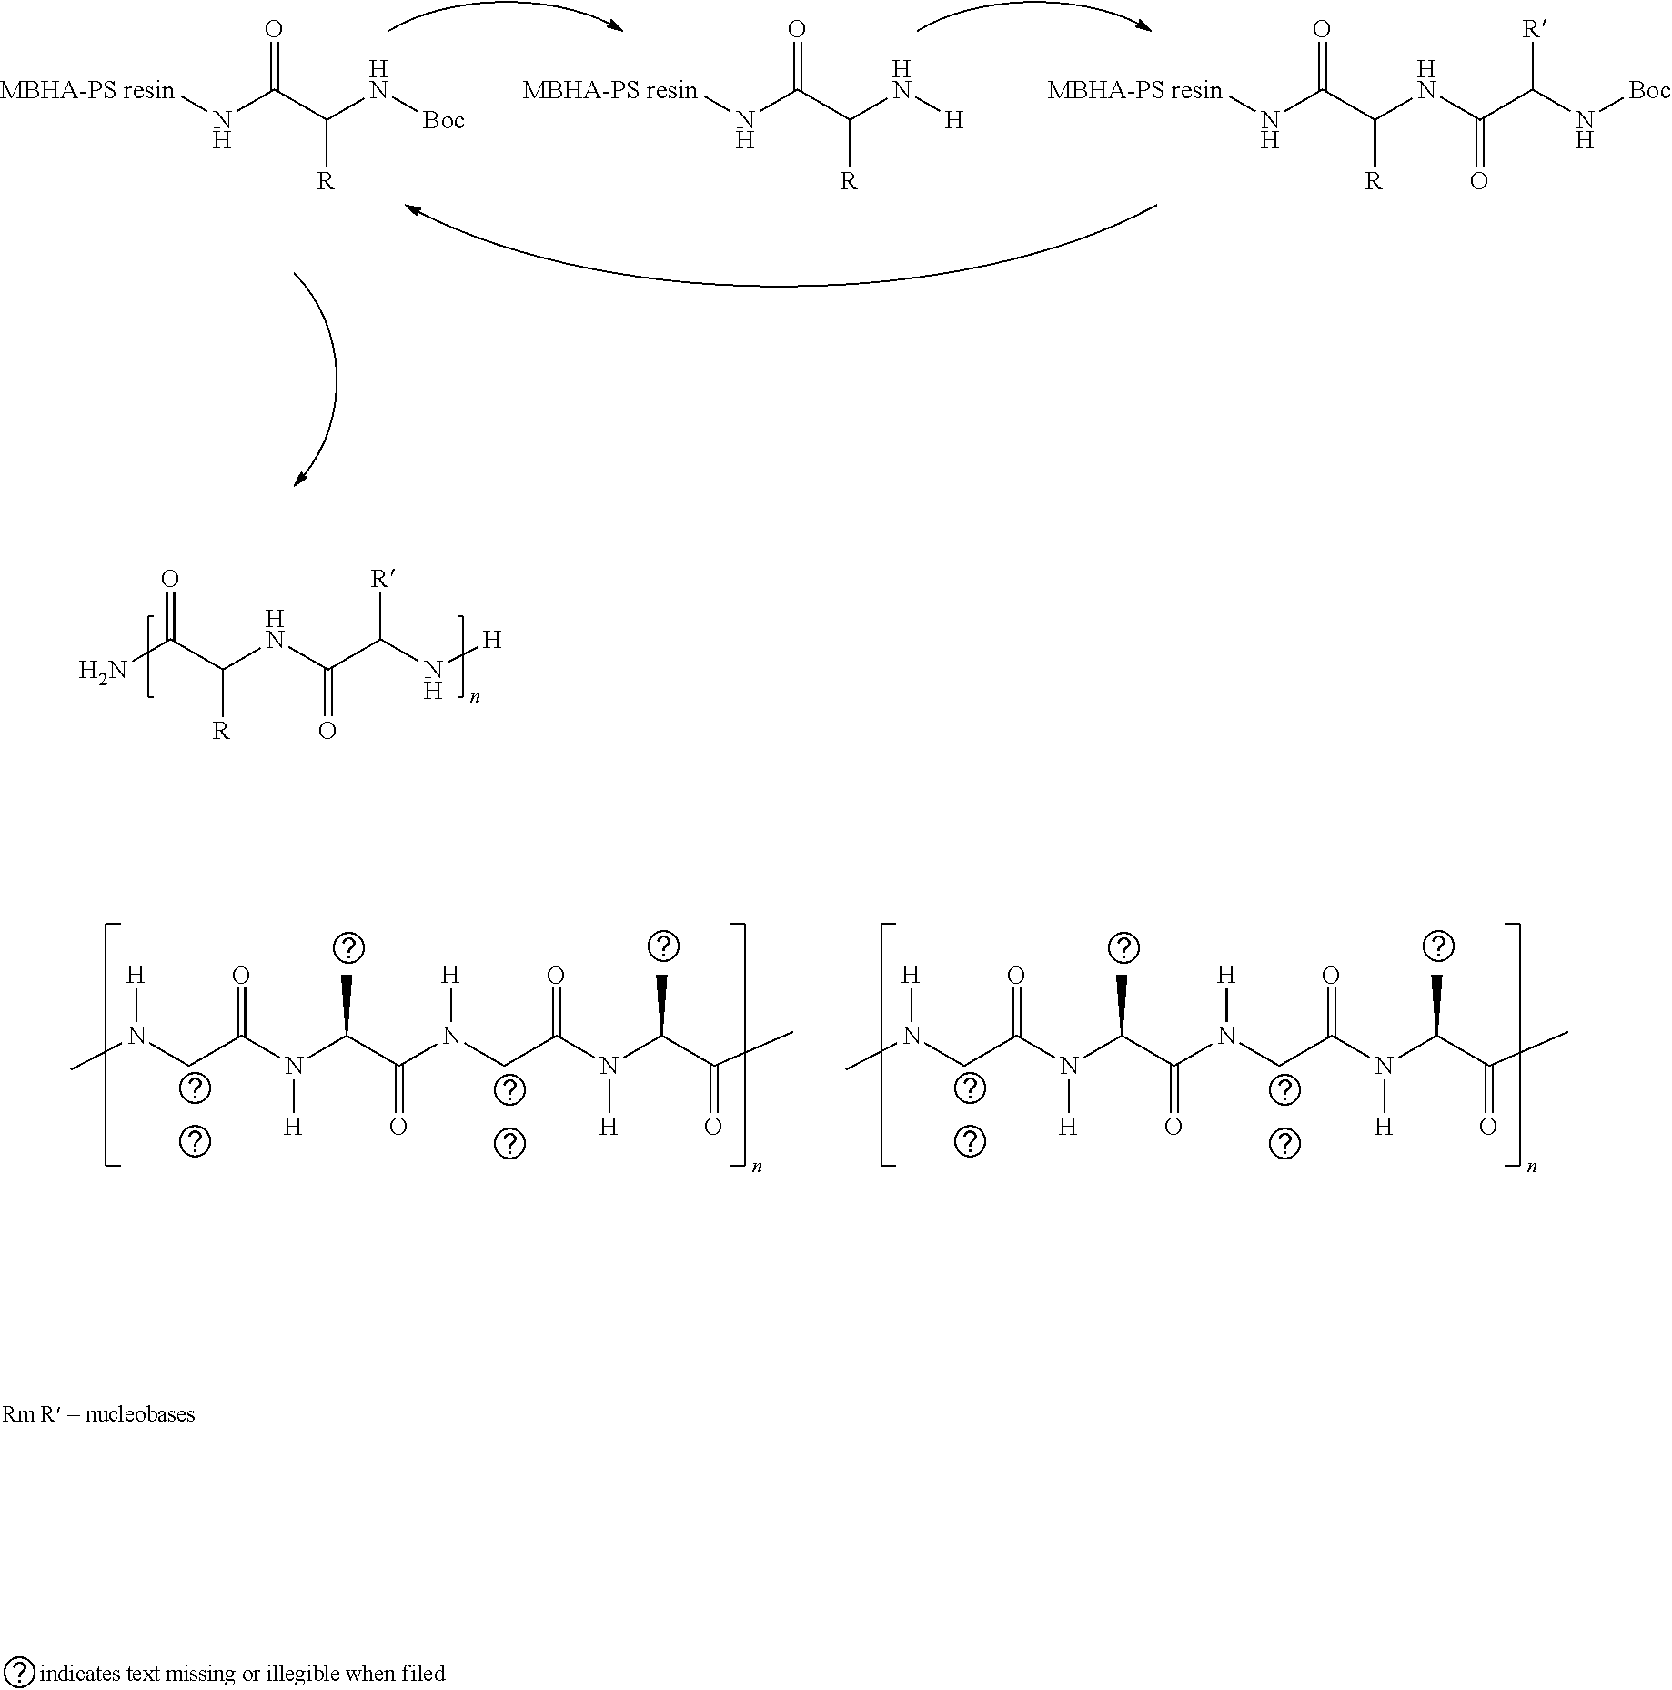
[MBHA-PS resin]NC(C(N[Boc])[R])=O.[MBHA-PS resin]NC(C(N[H])[R])=O.[MBHA-PS resin]NC(C(NC(C(N[Boc])[R])=O)[R])=O.NC(C(NC(C(N[H])[R])=O)[R])=O.CN(CC(N(C(C(N(CC(N(C(C(C)=O)C)[H])=O)[H])=O)C)[H])=O)[H].CN(CC(N(C(C(N(CC(N(C(C(C)=O)C)[H])=O)[H])=O)C)[H])=O)[H]
